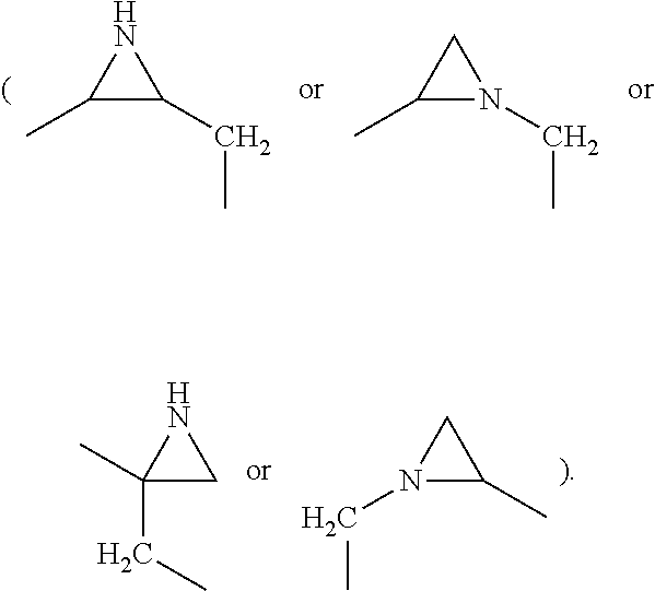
C1(C)C(CC)N1.C1(C)N(CC)C1.C1(C)(CC)CN1.C1(C)N(CC)C1
